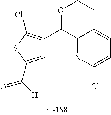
C1=C(C([H])=O)SC(Cl)=C1C1C2=NC(Cl)=CC=C2CCO1
